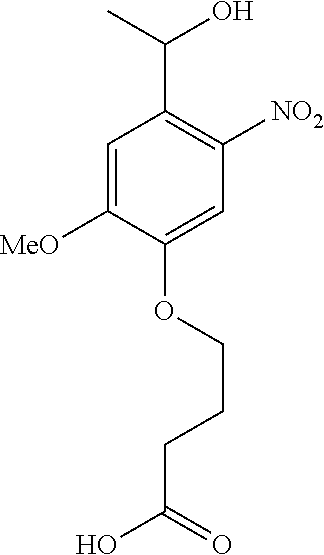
OC(CCCOC1=CC([NO2])=C(C(O)C)C=C1[MeO])=O
